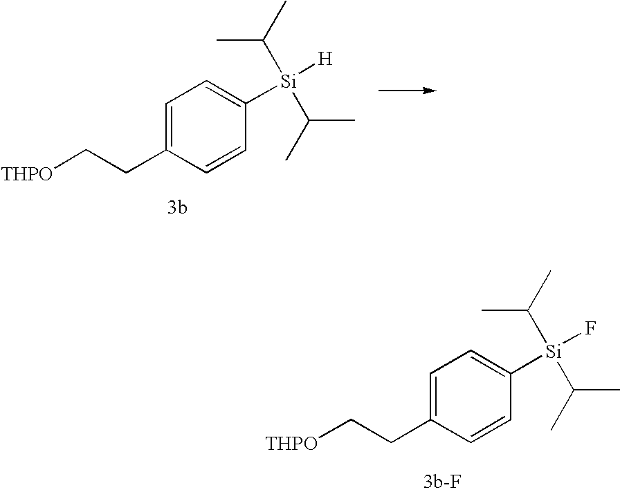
C1=C(CC[THPO])C=CC([Si](C(C)C)(C(C)C)[H])=C1.C1=C(CC[THPO])C=CC([Si](C(C)C)(C(C)C)F)=C1
